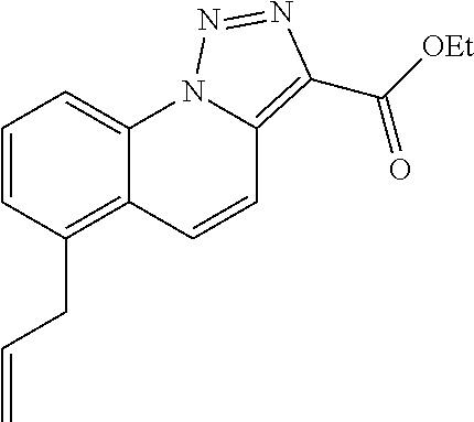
C1=CC(CC=C)=C2C(=C1)N1C(=C(C([OEt])=O)N=N1)C=C2
